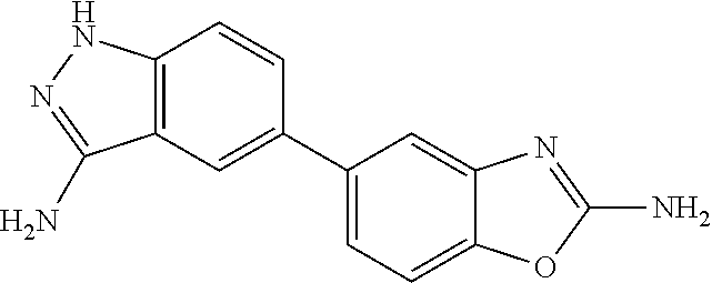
C12=C(NN=C1N)C=CC(C1=CC=C3C(=C1)N=C(N)O3)=C2
